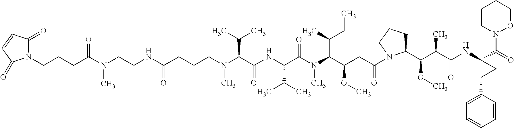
N1(CCCC(N(CCNC(CCCN(C(C(NC(C(N(C(C(CC(=O)N2CCCC2C(C(C(NC2(C(=O)N3CCCCO3)CC2C2=CC=CC=C2)=O)C)OC)OC)C(C)CC)C)=O)C(C)C)=O)C(C)C)C)=O)C)=O)C(=O)C=CC1=O
